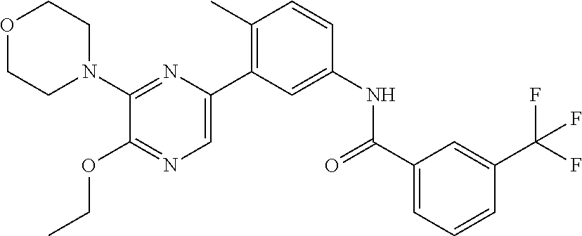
O1CCN(C2=NC(C3=C(C)C=CC(NC(C4=CC=CC(C(F)(F)F)=C4)=O)=C3)=CN=C2OCC)CC1
